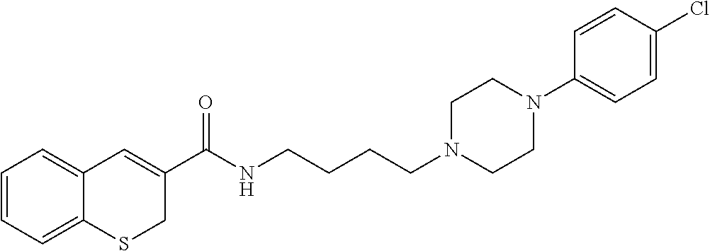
C1=CC=C2C(=C1)C=C(C(NCCCCN1CCN(C3=CC=C(Cl)C=C3)CC1)=O)CS2
